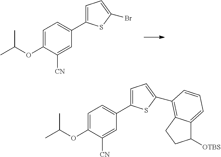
C1=C(C2=CC=C(OC(C)C)C([CN])=C2)SC(Br)=C1.C1=C(C2=CC=C(OC(C)C)C([CN])=C2)SC(C2=C3C(=CC=C2)C([OTBS])CC3)=C1
